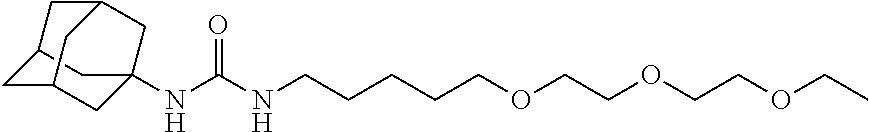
C12CC3CC(NC(NCCCCCOCCOCCOCC)=O)(C1)CC(C2)C3
